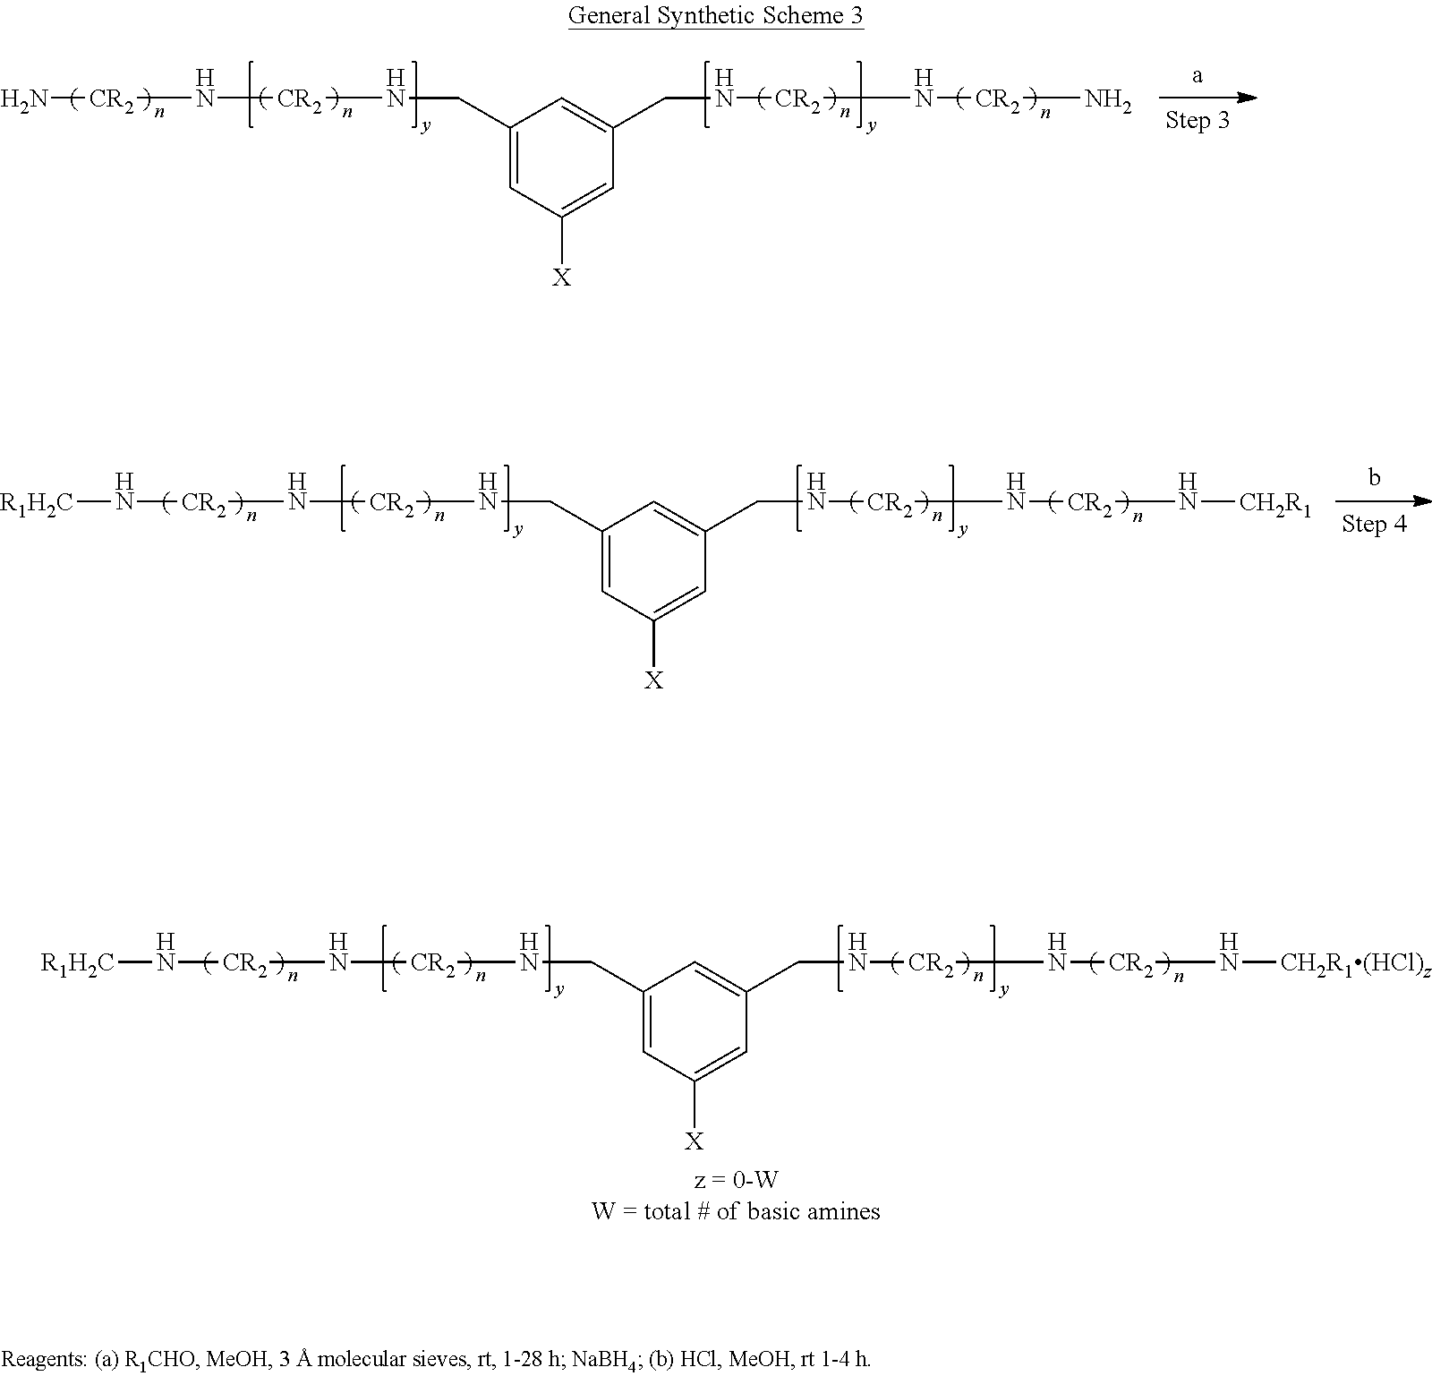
N[CR2]N[CR2]NCC1=CC([X])=CC(CN[CR2]N[CR2]N)=C1.N([CR2]N[CR2]NCC1=CC([X])=CC(CN[CR2]N[CR2]N[CH2R1])=C1)[R1H2C].N([CR2]N[CR2]NCC1=CC([X])=CC(CN[CR2]N[CR2]N[CH2R1(HCl)z])=C1)[R1H2C]
